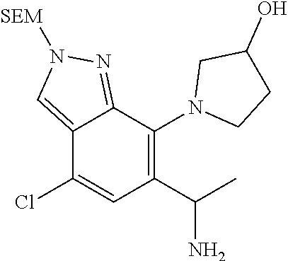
C12=CN([SEM])N=C1C(N1CCC(O)C1)=C(C(C)N)C=C2Cl
